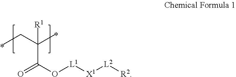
CCC(C)([R1])C(O[L1][X1][L2][R2])=O
